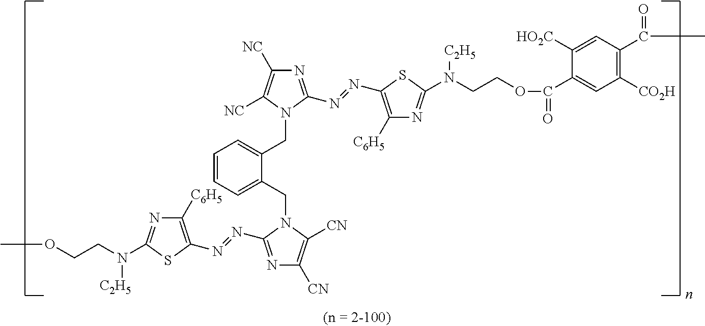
COCCN([C2H5])C1=NC([C6H5])=C(N=NC2=NC([CN])=C([CN])N2CC2=CC=CC=C2CN2C(N=NC3=C([C6H5])N=C(N(CCOC(=O)C4=CC([CO2H])=C(C(=O)C)C=C4[HO2C])[C2H5])S3)=NC([NC])=C2[NC])S1
